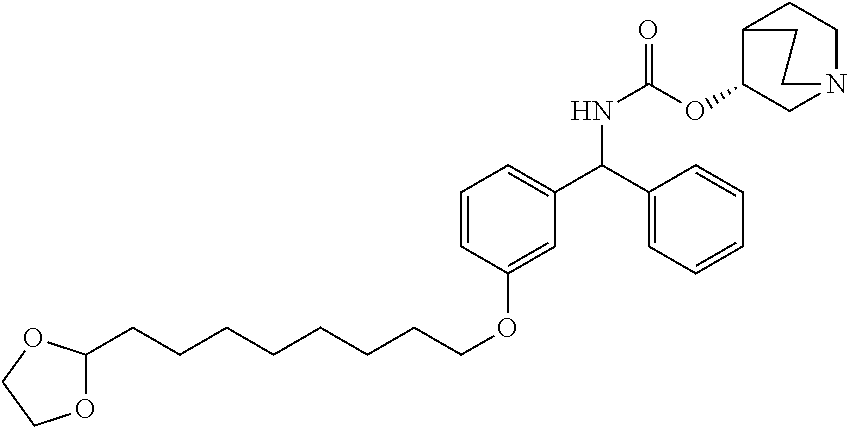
O1C(CCCCCCCCOC2=CC(C(C3=CC=CC=C3)NC(OC3CN4CCC3CC4)=O)=CC=C2)OCC1
